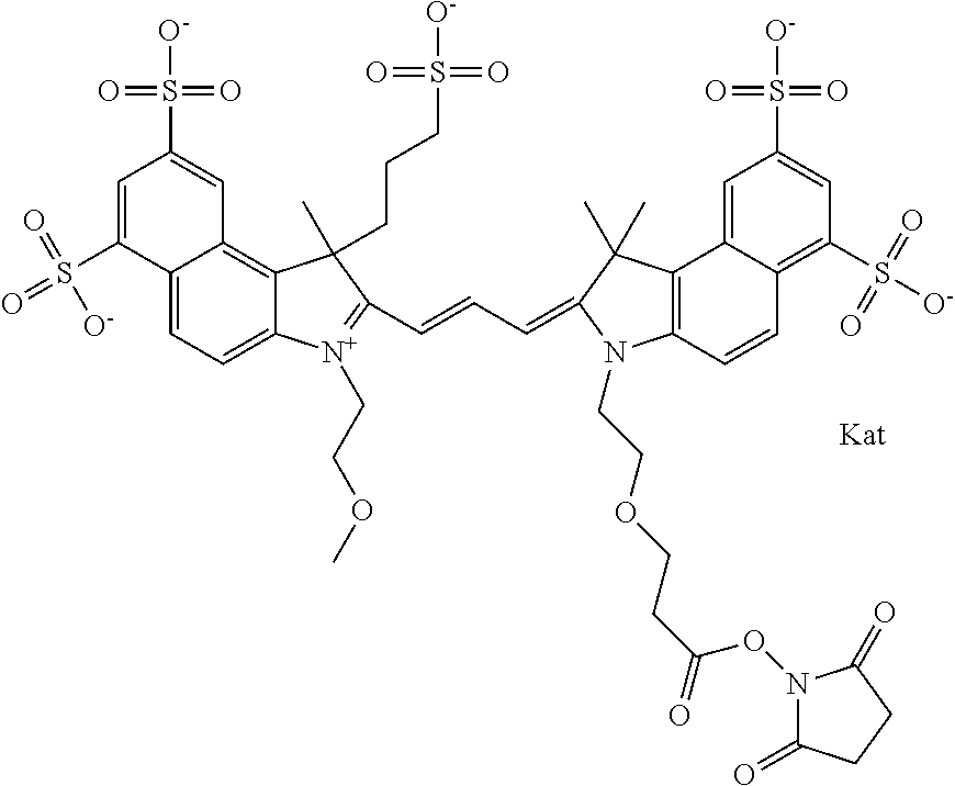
C12=CC=C3C(=C1C=C(S(=O)(=O)[O-])C=C2S(=O)(=O)[O-])C(CCCS(=O)(=O)[O-])(C)C(C=CC=C1C(C)(C)C2=C(N1CCOCCC(=O)ON1C(=O)CCC1=O)C=CC1=C(S(=O)(=O)[O-])C=C(S([O-])(=O)=O)C=C21)=[N+]3CCOC
